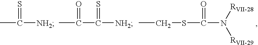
CC(=S)[NH2].CC(=O)C(=S)[NH2].CCSC(=O)N([RVII-28])[RVII-29]
